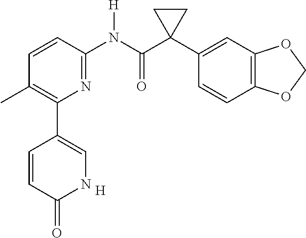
C1=CC(N(C(C2(C3=CC4=C(C=C3)OCO4)CC2)=O)[H])=NC(C2=CNC(=O)C=C2)=C1C.[H]
